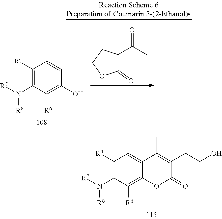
[R7]N(C1=C([R4])C=C2C(=C1[R6])OC(=O)C(CCO)=C2C)[R8].[R7]N(C1=C([R4])C=CC(O)=C1[R6])[R8].C1(=O)C(C(C)=O)CCO1
